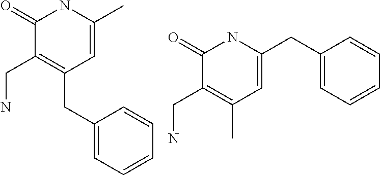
C1=C(CC2=C(CN)C(=O)NC(C)=C2)C=CC=C1.CC1=C(CN)C(=O)NC(CC2=CC=CC=C2)=C1
